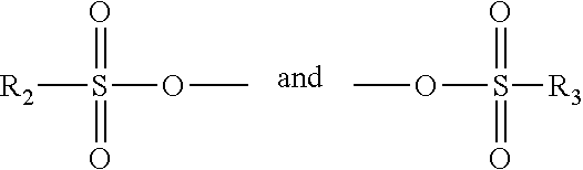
[R2]S(OC)(=O)=O.[R3]S(OC)(=O)=O
